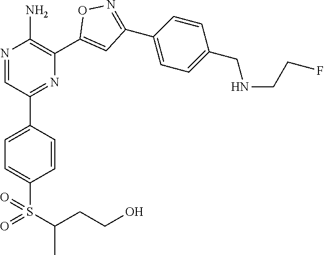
N1=CC(C2=CC=C(S(=O)(C(C)CCO)=O)C=C2)=NC(C2=CC(C3=CC=C(CNCCF)C=C3)=NO2)=C1N
